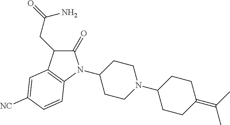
C1(N2C(=O)C(CC(=O)N)C3=C2C=CC([CN])=C3)CCN(C2CCC(=C(C)C)CC2)CC1
